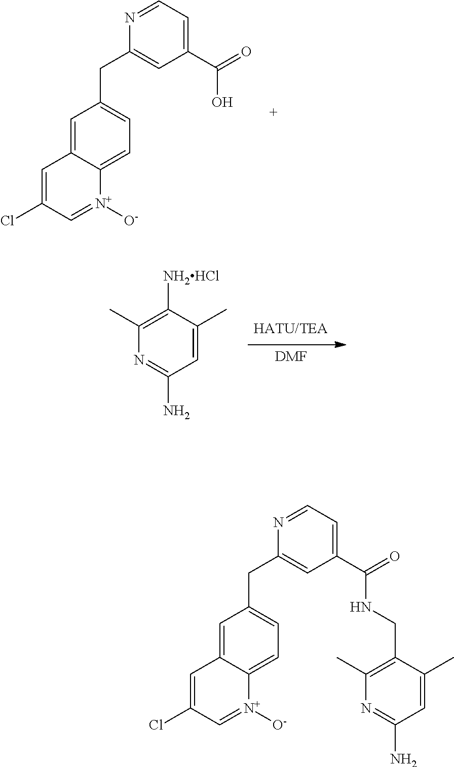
C1=C2C(=CC=C1CC1=CC(C(O)=O)=CC=N1)[N+]([O-])=CC(Cl)=C2.[DMF].N1=C(N)C=C(C)C([NH2HCl])=C1C.C1=C2C(=CC=C1CC1=CC(C(NCC3=C(C)N=C(N)C=C3C)=O)=CC=N1)[N+]([O-])=CC(Cl)=C2
